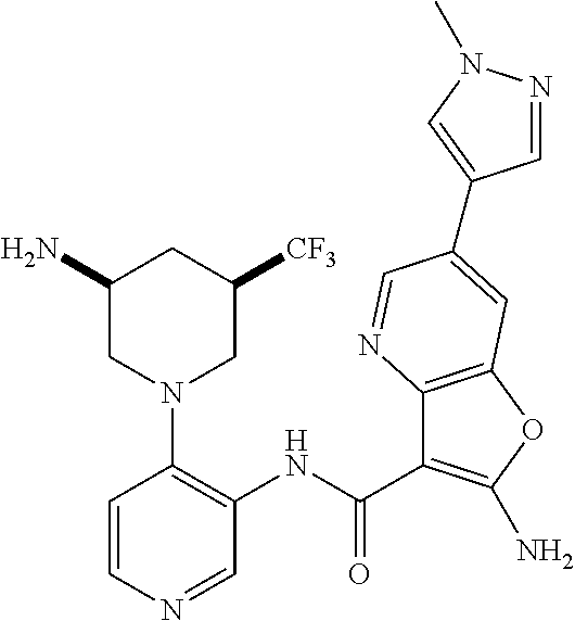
C1=CN=CC(NC(C2=C(N)OC3=C2N=CC(C2=CN(C)N=C2)=C3)=O)=C1N1CC(N)CC([CF3])C1
